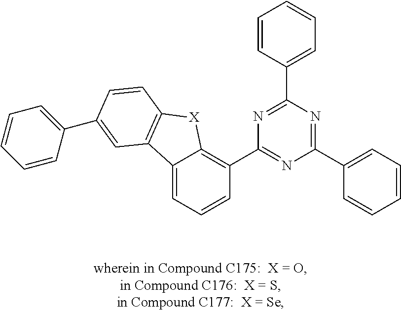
C12=CC=CC(C3=NC(C4=CC=CC=C4)=NC(C4=CC=CC=C4)=N3)=C1[X]C1=C2C=C(C2=CC=CC=C2)C=C1
